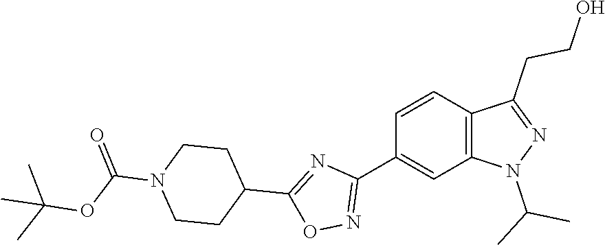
C12=C(C=CC(C3=NOC(C4CCN(C(=O)OC(C)(C)C)CC4)=N3)=C1)C(CCO)=NN2C(C)C
